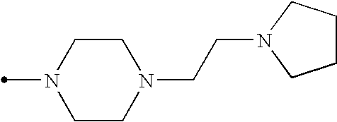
CN1CCN(CCN2CCCC2)CC1
